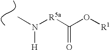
CN([R5a]C(O[R1])=O)[H]
